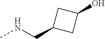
CNCC1CC(O)C1
